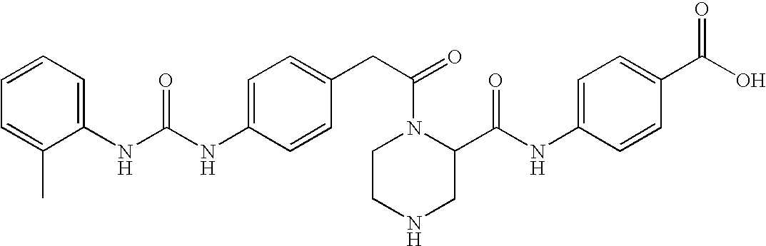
C1=C(CC(=O)N2C(C(NC3=CC=C(C(O)=O)C=C3)=O)CNCC2)C=CC(NC(NC2=CC=CC=C2C)=O)=C1
